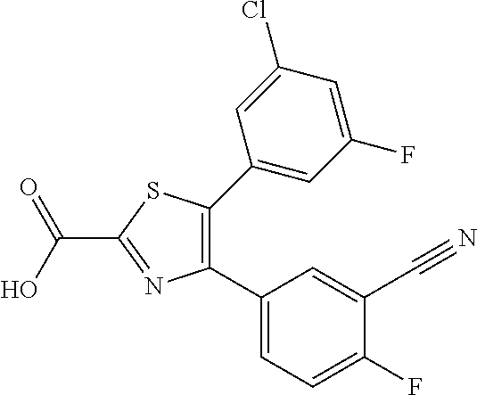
C1(C2=C(C3=CC(F)=CC(Cl)=C3)SC(C(O)=O)=N2)=CC=C(F)C(C#N)=C1
